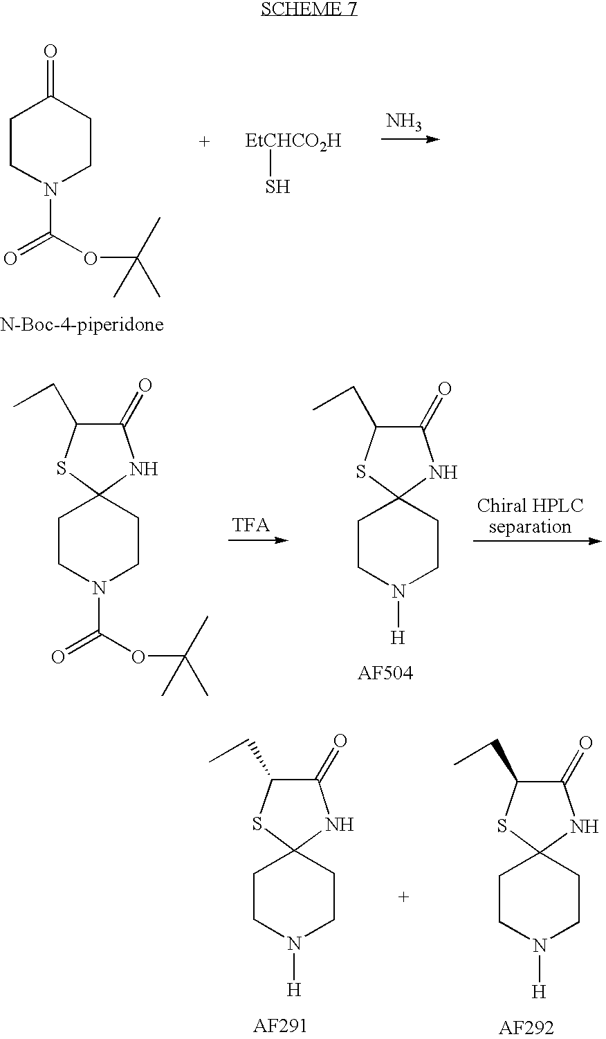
N1(C(OC(C)(C)C)=O)CCC(=O)CC1.N.[EtCHCO2H]S.N1([H])CCC2(CC1)NC(=O)C(CC)S2.N1(C(OC(C)(C)C)=O)CCC2(CC1)NC(=O)C(CC)S2.N1([H])CCC2(CC1)NC(=O)C(CC)S2.N1([H])CCC2(CC1)NC(=O)C(CC)S2
